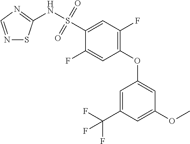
N1=CN=C(NS(C2=CC(F)=C(OC3=CC(OC)=CC(C(F)(F)F)=C3)C=C2F)(=O)=O)S1
